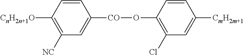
[CnH2n+1O]C1=C([NC])C=C([CO]OC2=C(Cl)C=C([CmH2m+1])C=C2)C=C1
